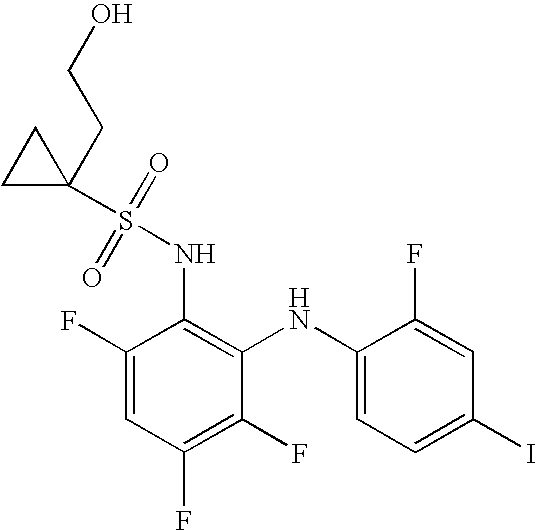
C1(F)=CC(F)=C(F)C(NC2=CC=C(I)C=C2F)=C1NS(=O)(=O)C1(CCO)CC1
